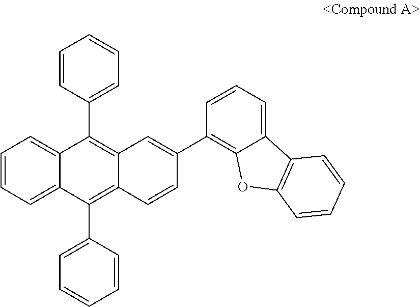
C1=CC=C2C(=C1)C(C1=CC=CC=C1)=C1C(=C2C2=CC=CC=C2)C=CC(C2=C3C(=CC=C2)C2=C(O3)C=CC=C2)=C1
